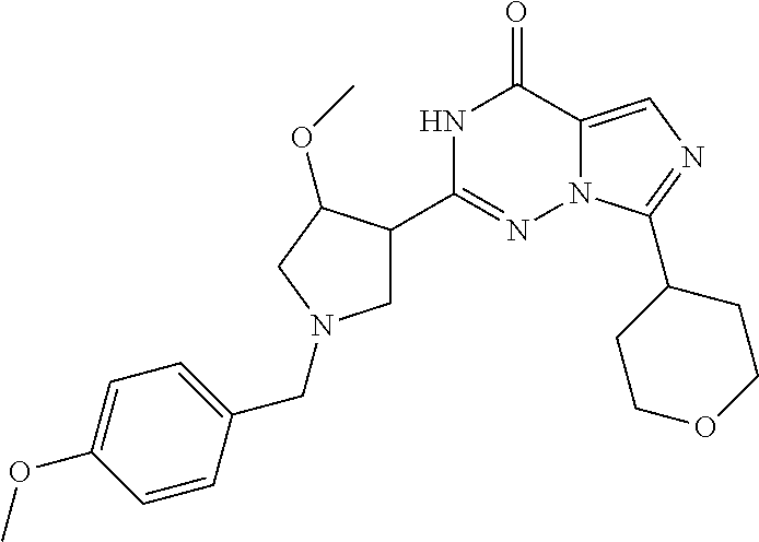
N1C(C2CN(CC3=CC=C(OC)C=C3)CC2OC)=NN2C(=CN=C2C2CCOCC2)C1=O
